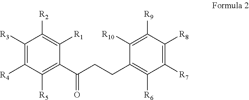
[R4]C1=C([R3])C([R2])=C([R1])C(C(CCC2=C([R6])C([R7])=C([R8])C([R9])=C2[R10])=O)=C1[R5]
